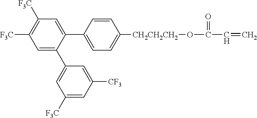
C1(C2=CC=C([CH2CH2CH2]OC(C=C)=O)C=C2)=CC([F3C])=C([F3C])C=C1C1=CC([F3C])=CC([CF3])=C1
